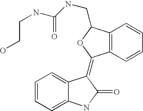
C1=CC=C2C(=C1)C(=C1C3=C(C(CNC(NCCO)=O)O1)C=CC=C3)C(=O)N2
